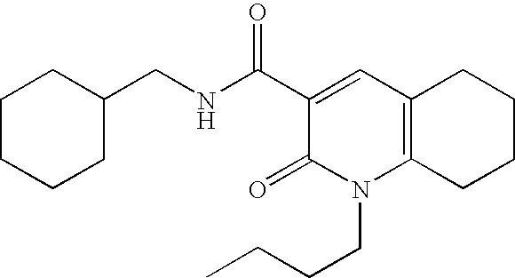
C(NC(C1=CC2=C(N(CCCC)C1=O)CCCC2)=O)C1CCCCC1
